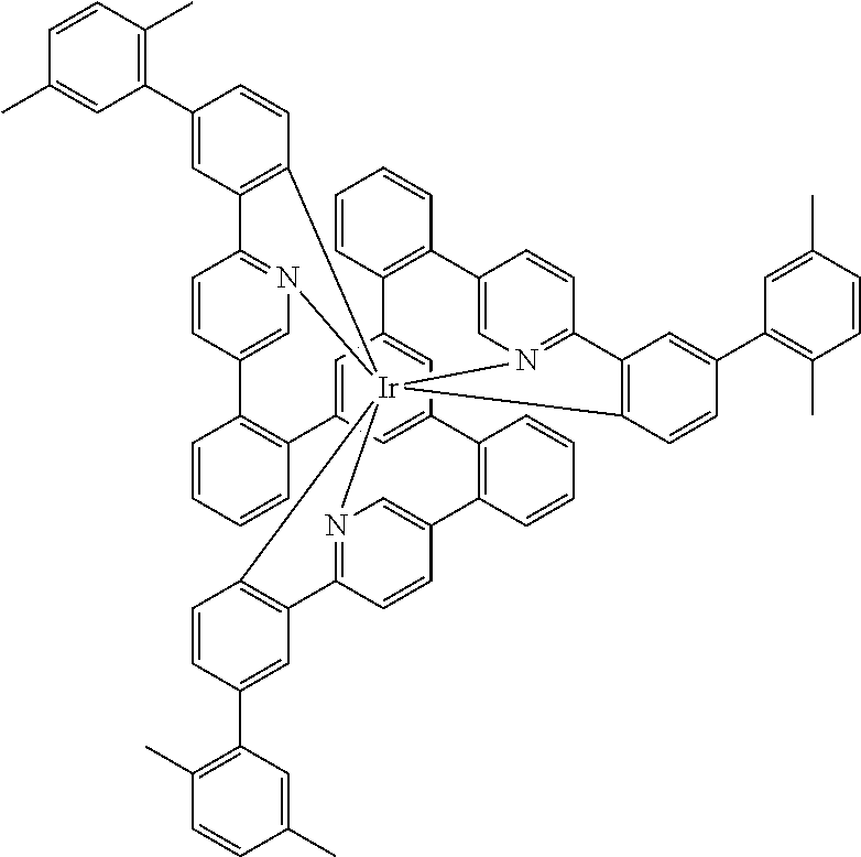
C1(C2=C(C)C=CC(C)=C2)=CC2=C(C=C1)[Ir]1345N6=C2C=CC(=C6)C2=C(C=CC=C2)C2=CC(=CC(=C2)C2=C(C=CC=C2)C2=CN1=C(C=C2)C1=C3C=CC(C2=C(C)C=CC(C)=C2)=C1)C1=C(C=CC=C1)C1=CN4=C(C=C1)C1=C5C=CC(C2=C(C)C=CC(C)=C2)=C1
